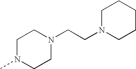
C1N(C)CCN(CCN2CCCCC2)C1
